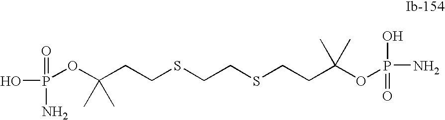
C(SCCSCCC(OP(O)(=O)N)(C)C)CC(OP(N)(O)=O)(C)C
